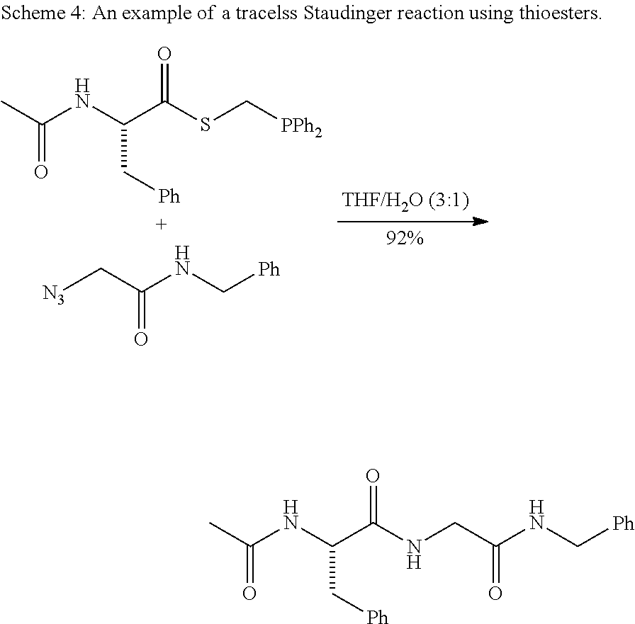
CC(NC(C[Ph])C(SC[PPh2])=O)=O.[N3]CC(NC[Ph])=O.CC(NC(C[Ph])C(NCC(NC[Ph])=O)=O)=O
